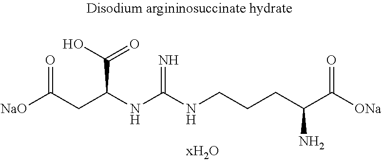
[NaO]C(CC(NC(NCCCC(C([ONa])=O)N)=N)C(O)=O)=O
